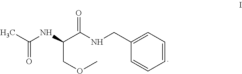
N(C(C(NCC1=CC=CC=C1)=O)COC)C(C)=O
